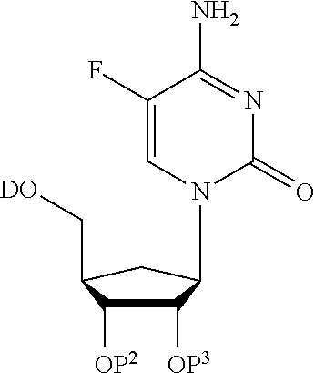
C1([OP3])C([OP2])C(C[DO])CC1N1C(=O)N=C(N)C(F)=C1
